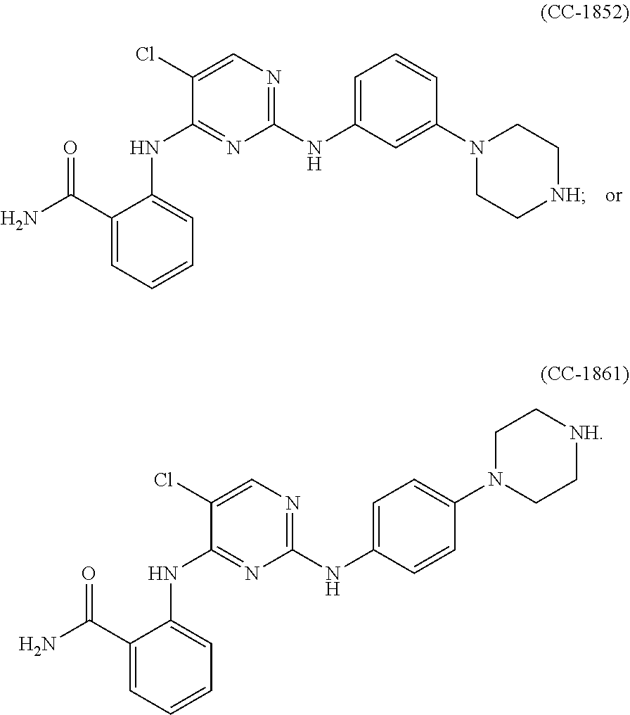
NC(C1=CC=CC=C1NC1=NC(NC2=CC=CC(N3CC[NH]CC3)=C2)=NC=C1Cl)=O.NC(C1=CC=CC=C1NC1=NC(NC2=CC=C(N3CC[NH]CC3)C=C2)=NC=C1Cl)=O
